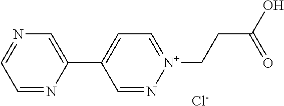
C1=N[N+](CCC(O)=O)=CC=C1C1=CN=CC=N1.[Cl-]
